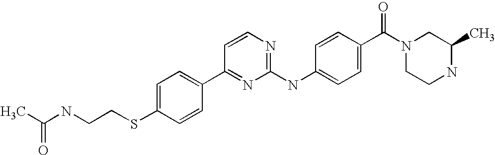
C1=C(SCCNC(C)=O)C=CC(C2=NC(NC3=CC=C(C(=O)N4CCNC(C)C4)C=C3)=NC=C2)=C1
